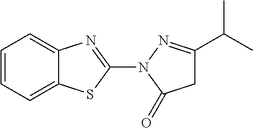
C1C(C(C)C)=NN(C2=NC3=CC=CC=C3S2)C1=O
